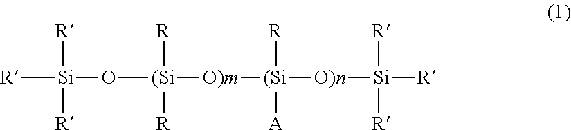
[R][Si]([R])([R])O[(Si]([R])([R])[O)m][(Si]([R])([A])[O)n][Si]([R])([R])[R]
